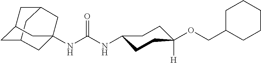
C12CC3CC(C1)CC(NC(NC1CCC([H])(OCC4CCCCC4)CC1)=O)(C3)C2
